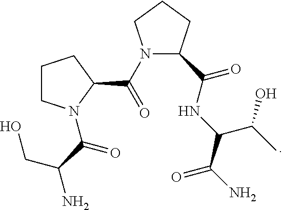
C1CN(C(C(CO)N)=O)C(C(=O)N2CCCC2C(=O)NC(C(N)=O)C(O)C)C1
